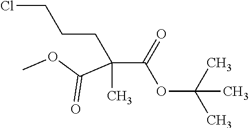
ClCCCC(C(OC(C)(C)C)=O)(C)C(=O)OC
